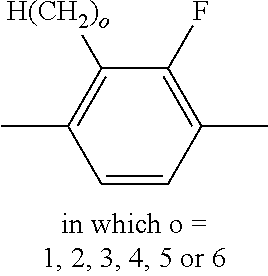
C1=CC(C)=C([H(CH2)o])C(F)=C1C
